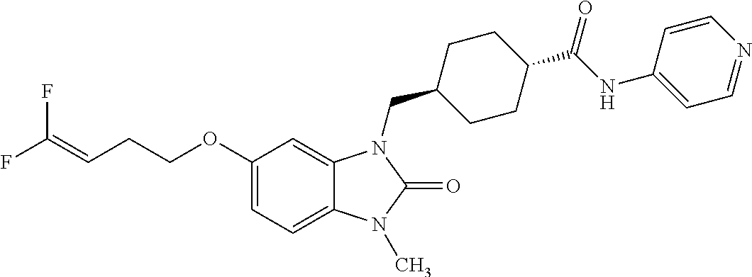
C1(OCCC=C(F)F)=CC=C2C(=C1)N(CC1CCC(C(NC3=CC=NC=C3)=O)CC1)C(=O)N2C
